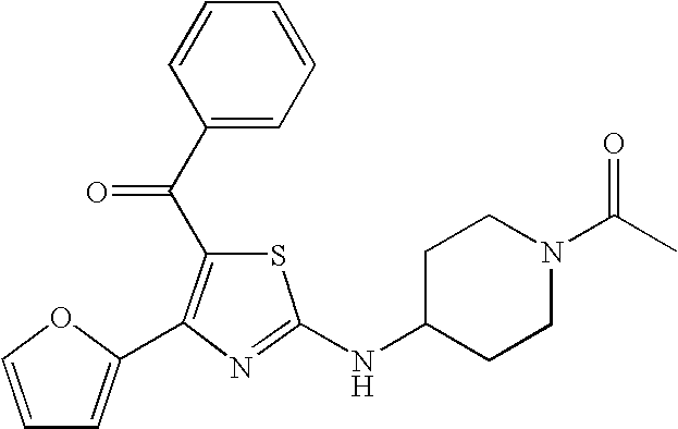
C1=COC(C2=C(C(C3=CC=CC=C3)=O)SC(NC3CCN(C(C)=O)CC3)=N2)=C1
